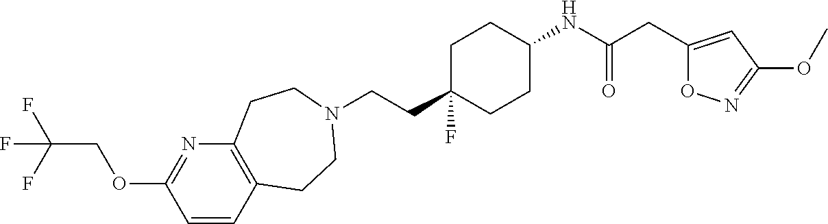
C(CC1(F)CCC(NC(CC2=CC(OC)=NO2)=O)CC1)N1CCC2=C(N=C(OCC(F)(F)F)C=C2)CC1
